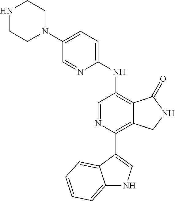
N1CCN(C2=CC=C(NC3=C4C(=C(C5=CNC6=CC=CC=C65)N=C3)CNC4=O)N=C2)CC1
